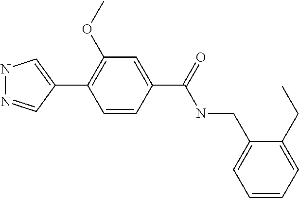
C1(C2=CNN=C2)=C(OC)C=C(C(NCC2=CC=CC=C2CC)=O)C=C1
